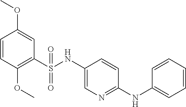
C1=CC(OC)=C(S(NC2=CN=C(NC3=CC=CC=C3)C=C2)(=O)=O)C=C1OC
